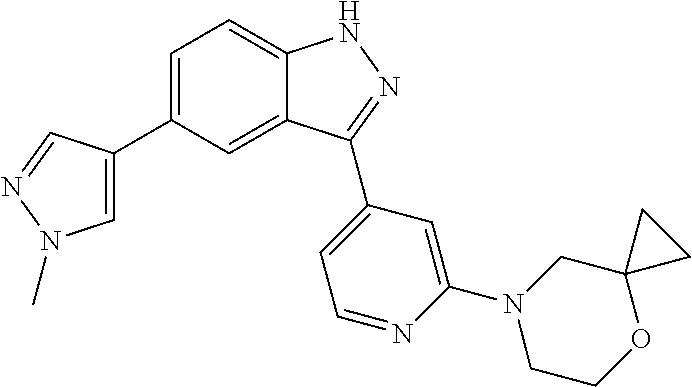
C1=C(C2=CN(C)N=C2)C=C2C(=C1)NN=C2C1=CC=NC(N2CCOC3(C2)CC3)=C1
